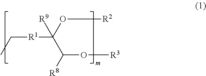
C(C)[R1]C(C([R8])O[R3])(O[R2])[R9]
